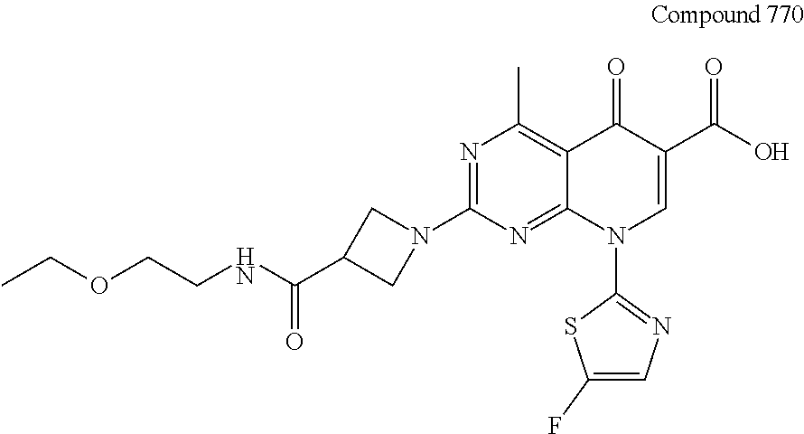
N1=C(N2CC(C(NCCOCC)=O)C2)N=C2C(=C1C)C(=O)C(C(O)=O)=CN2C1=NC=C(F)S1
